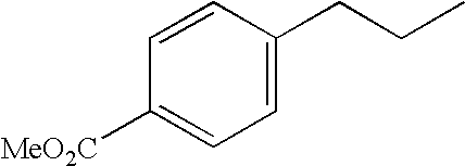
C1=CC(CCC)=CC=C1[MeO2C]
